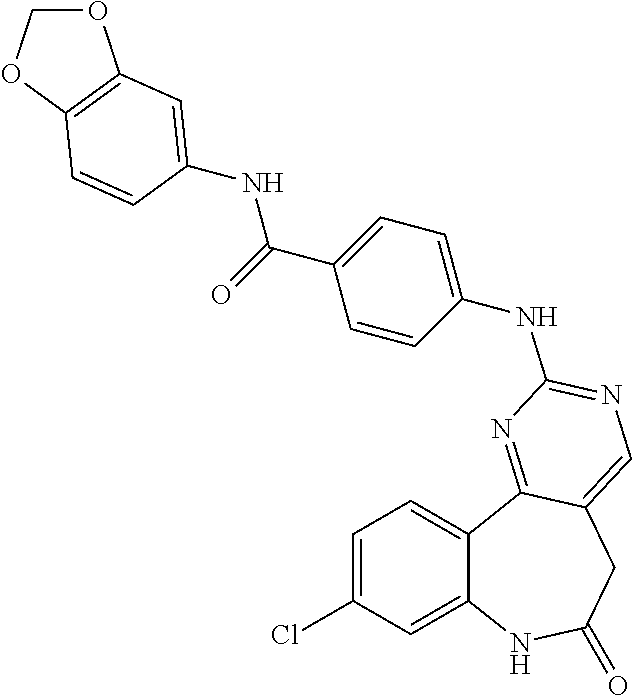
C1=C(Cl)C=C2C(=C1)C1=NC(NC3=CC=C(C(=O)NC4=CC5=C(OCO5)C=C4)C=C3)=NC=C1CC(=O)N2
